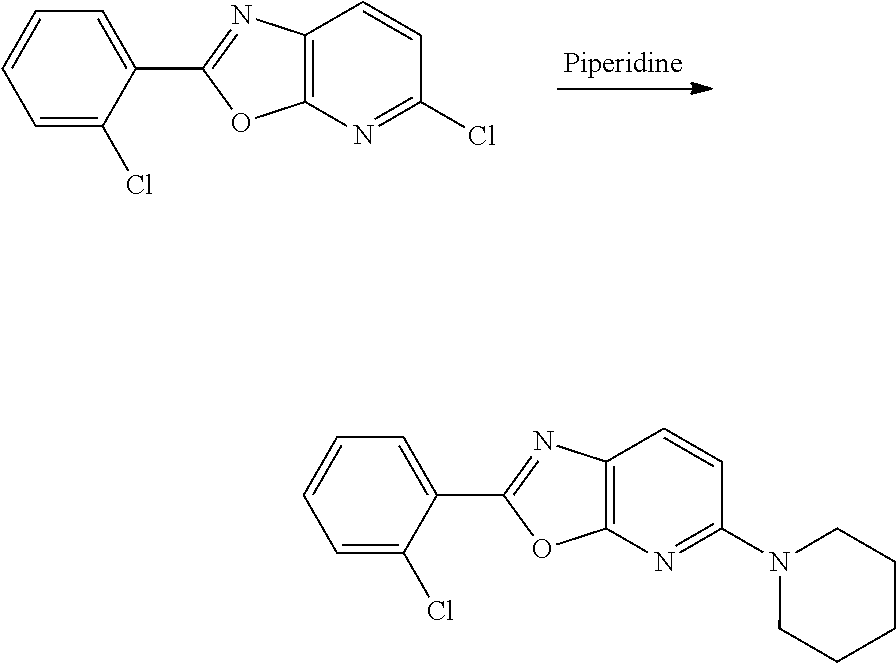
C1=CC=C(Cl)C(C2=NC3=C(O2)N=C(Cl)C=C3)=C1.C1=CC=C(Cl)C(C2=NC3=C(O2)N=C(N2CCCCC2)C=C3)=C1
